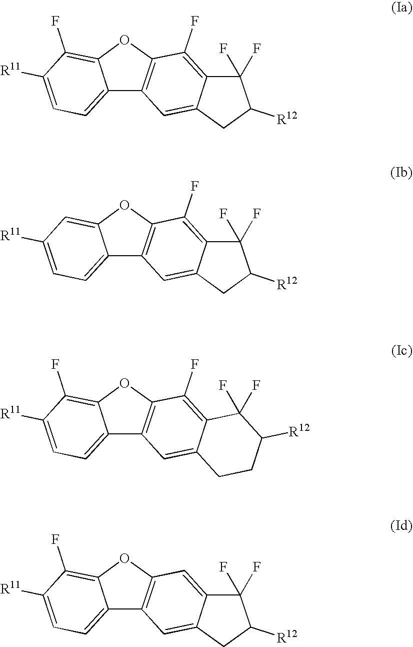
C12=CC=C([R11])C(F)=C1OC1=C2C=C2C(=C1F)C(F)(F)C([R12])C2.C12=CC=C([R11])C=C1OC1=C2C=C2C(=C1F)C(F)(F)C([R12])C2.C12=CC=C([R11])C(F)=C1OC1=C2C=C2C(=C1F)C(F)(F)C([R12])CC2.C12=CC=C([R11])C(F)=C1OC1=C2C=C2C(=C1)C(F)(F)C([R12])C2
